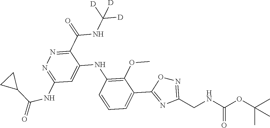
C1(C(NC([D])([D])[D])=O)=NN=C(NC(=O)C2CC2)C=C1NC1=C(OC)C(C2=NC(CNC(OC(C)(C)C)=O)=NO2)=CC=C1
